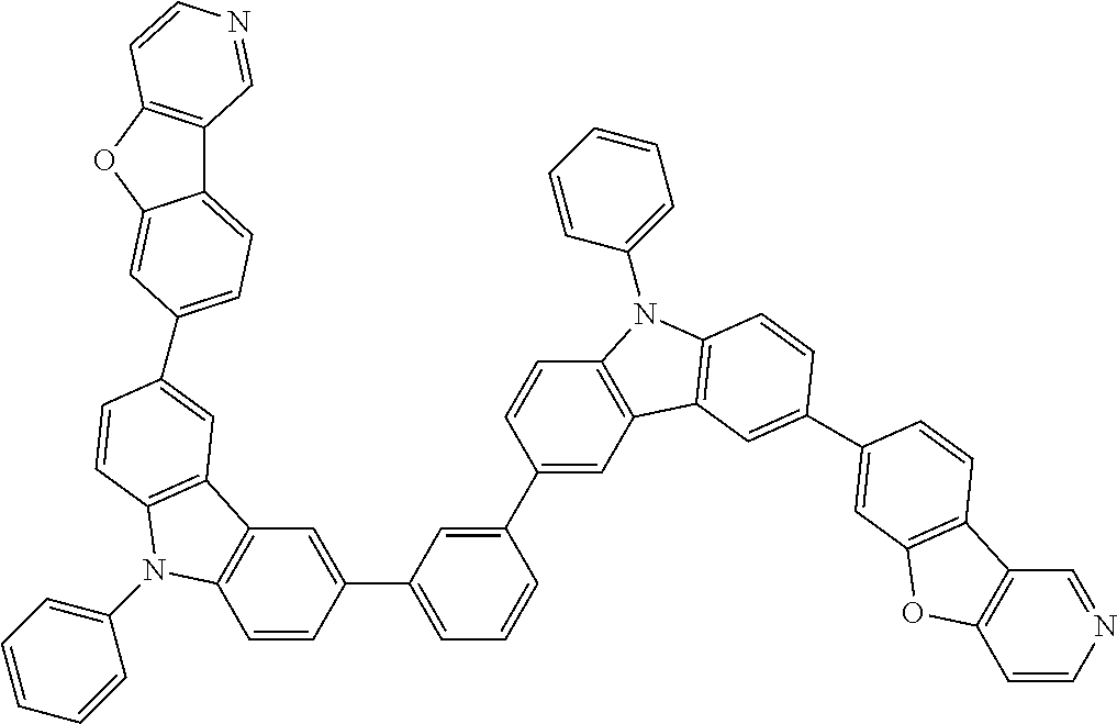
C1(C2=CC(C3=CC4=C(C=C3)N(C3=CC=CC=C3)C3=C4C=C(C4=CC=C5C6=C(OC5=C4)C=CN=C6)C=C3)=CC=C2)=CC2=C(C=C1)N(C1=CC=CC=C1)C1=C2C=C(C2=CC3=C(C4=C(C=CN=C4)O3)C=C2)C=C1
